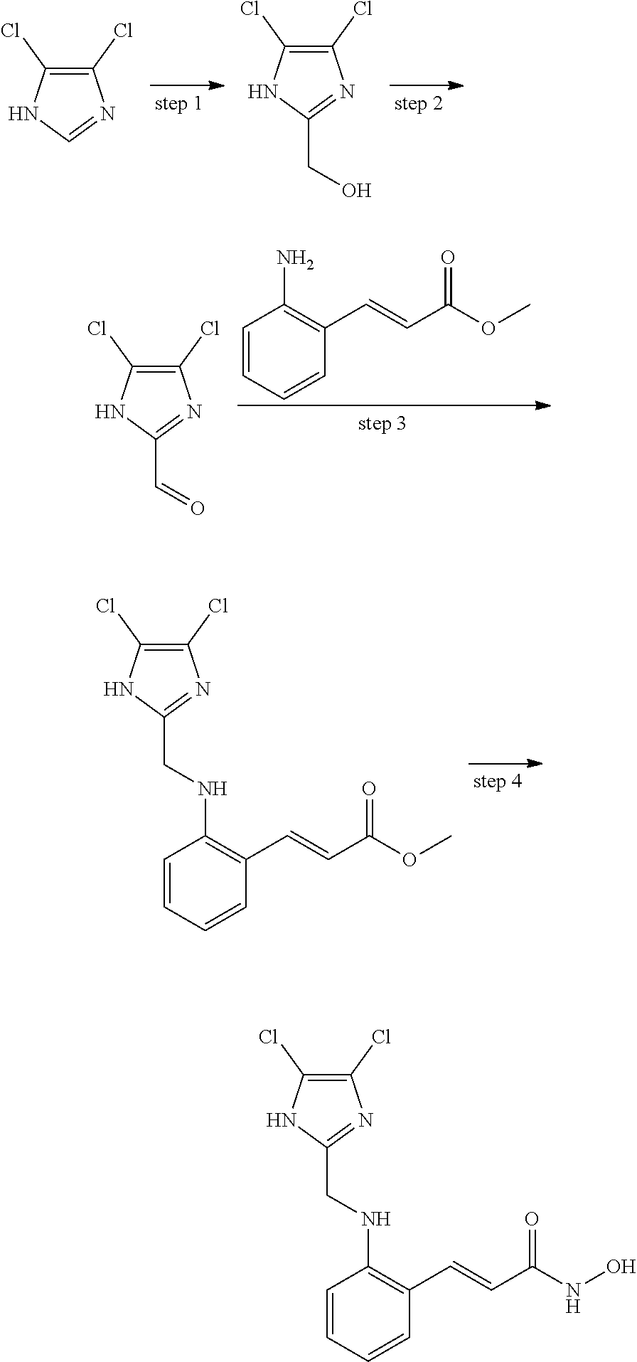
C1(Cl)=C(Cl)NC=N1.C1(Cl)=C(Cl)NC(CO)=N1.C1(Cl)=C(Cl)NC(C=O)=N1.C1=CC=CC(C=CC(OC)=O)=C1N.C1(Cl)=C(Cl)NC(CNC2=C(C=CC(OC)=O)C=CC=C2)=N1.C1(Cl)=C(Cl)NC(CNC2=C(C=CC(NO)=O)C=CC=C2)=N1
